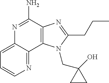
C12=C(C(N)=NC3=CC=CN=C13)N=C(CCC)N2CC1(O)CC1
